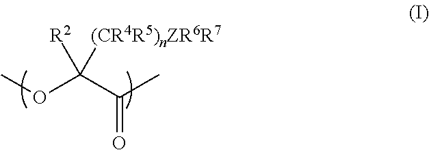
COC(C(C)=O)([(CR4R5)nZR6R7])[R2]
